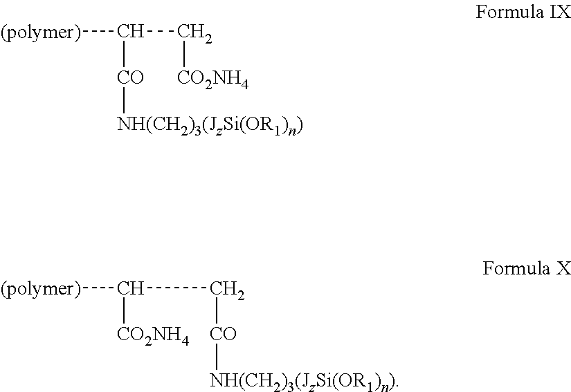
C(C[CO2NH4])([CO][NH(CH2)3(JzSi(OR1)n)])[(polymer)].C(C[CO][NH(CH2)3(JzSi(OR1)n)])([CO2NH4])[(polymer)]
